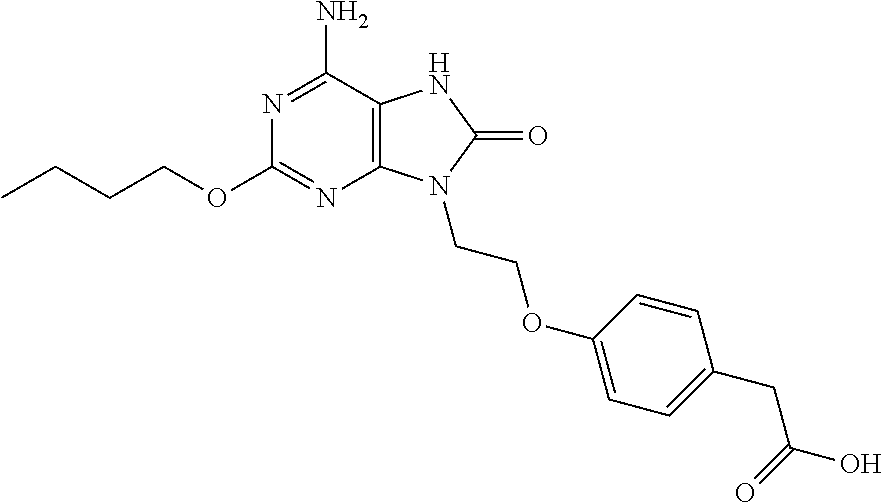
N1=C(N)C2=C(N=C1OCCCC)N(CCOC1=CC=C(CC(O)=O)C=C1)C(=O)N2
